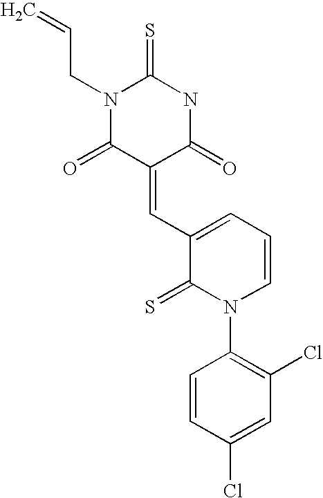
N1(CC=C)C(=O)C(=CC2=CC=CN(C3=C(Cl)C=C(Cl)C=C3)C2=S)C(=O)NC1=S
